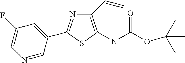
N1=CC(C2=NC(C=C)=C(N(C(OC(C)(C)C)=O)C)S2)=CC(F)=C1
